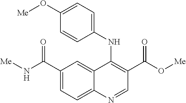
C12=CC(C(N[Me])=O)=CC=C1N=CC(C(O[Me])=O)=C2NC1=CC=C(O[Me])C=C1
